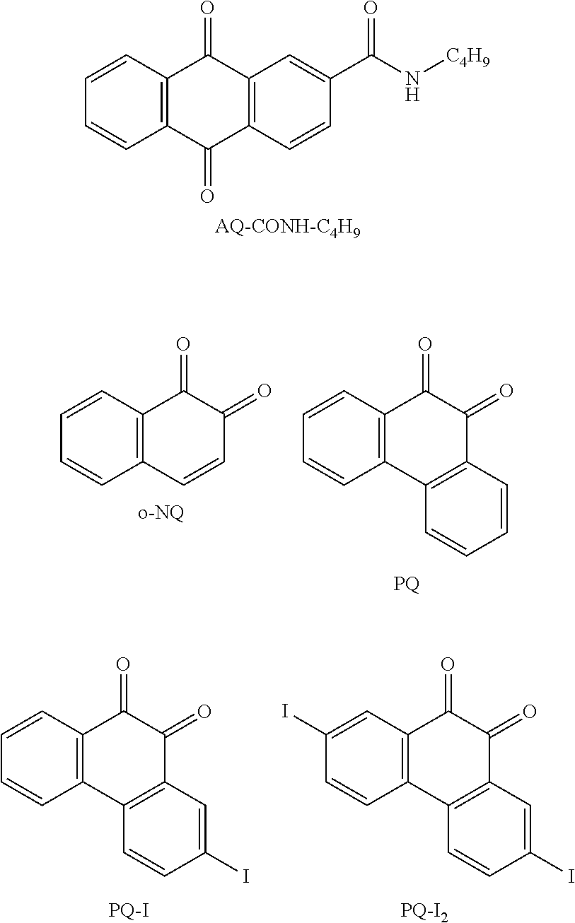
C12=C(C(=O)C3=C(C1=O)C=C(C(N[C4H9])=O)C=C3)C=CC=C2.[AQ-CONH-C4H9].C12=C(C=CC=C1)C(=O)C(=O)C=C2.C12=C(C=CC=C1)C(=O)C(=O)C1=C2C=CC=C1.C12=C(C=C(I)C=C1)C(=O)C(=O)C1=C2C=CC(I)=C1.[PQ-I2].C12=C(C=CC=C1)C(=O)C(=O)C1=C2C=CC(I)=C1
